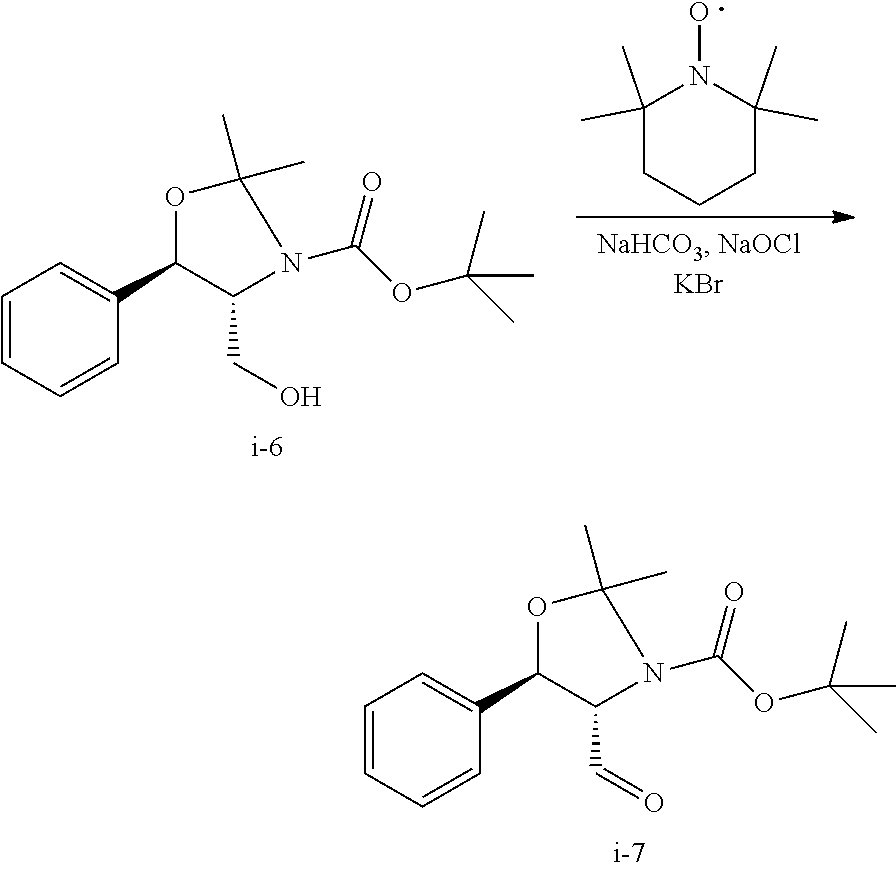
C1(C)(C)CCCC(C)(C)N1O.C1=CC=CC(C2C(CO)N(C(=O)OC(C)(C)C)C(C)(C)O2)=C1.C1=CC=CC(C2C(C=O)N(C(=O)OC(C)(C)C)C(C)(C)O2)=C1
